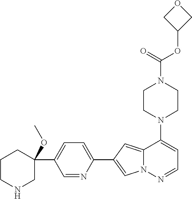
N1(C2=CC=NN3C2=CC(C2=CC=C(C4(OC)CCCNC4)C=N2)=C3)CCN(C(OC2COC2)=O)CC1
